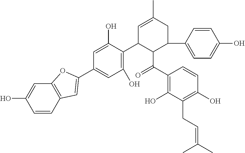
C1=CC2=C(C=C1O)OC(C1=CC(O)=C(C3C(C(C4=C(O)C(CC=C(C)C)=C(O)C=C4)=O)C(C4=CC=C(O)C=C4)CC(C)=C3)C(O)=C1)=C2
